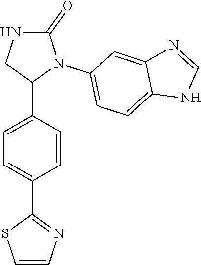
C1=C(C2N(C3=CC=C4C(=C3)N=CN4)C(=O)NC2)C=CC(C2=NC=CS2)=C1
